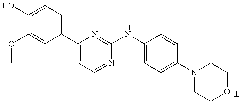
C1(O)=CC=C(C2=CC=NC(NC3=CC=C(N4CCOCC4)C=C3)=N2)C=C1OC
